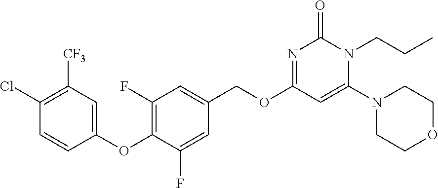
C1(OC2=C(F)C=C(COC3=NC(=O)N(CCC)C(N4CCOCC4)=C3)C=C2F)=CC([CF3])=C(Cl)C=C1
